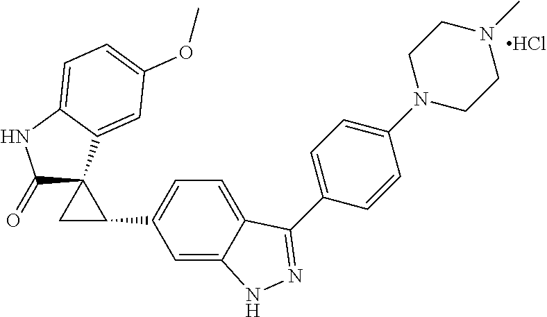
C1(=O)C2(C3=CC(OC)=CC=C3N1)CC2C1=CC=C2C(=C1)NN=C2C1=CC=C(N2CCN(C)CC2)C=C1.Cl
